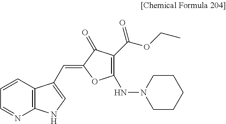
C1=CC2=C(N=C1)NC=C2C=C1OC(NN2CCCCC2)=C(C(OCC)=O)C1=O
